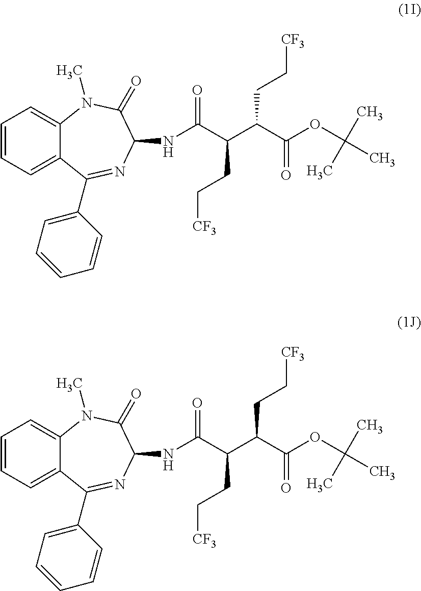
C1=CC=C2C(=C1)N(C)C(=O)C(NC(C(C(C(OC(C)(C)C)=O)CC[CF3])CC[CF3])=O)N=C2C1=CC=CC=C1.C1=CC=C2C(=C1)N(C)C(=O)C(NC(C(C(C(OC(C)(C)C)=O)CC[CF3])CC[CF3])=O)N=C2C1=CC=CC=C1
